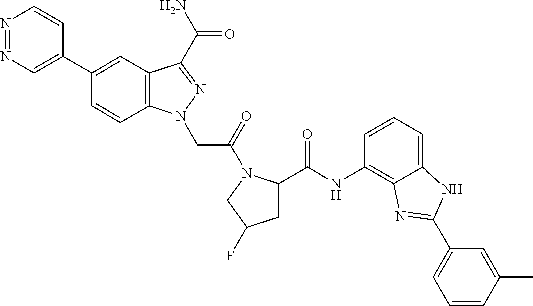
N1=NC=C(C2=CC3=C(C=C2)N(CC(=O)N2C(C(NC4=C5C(=CC=C4)NC(C4=CC=CC(C)=C4)=N5)=O)CC(F)C2)N=C3C(N)=O)C=C1
